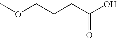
COCCCC(O)=O
